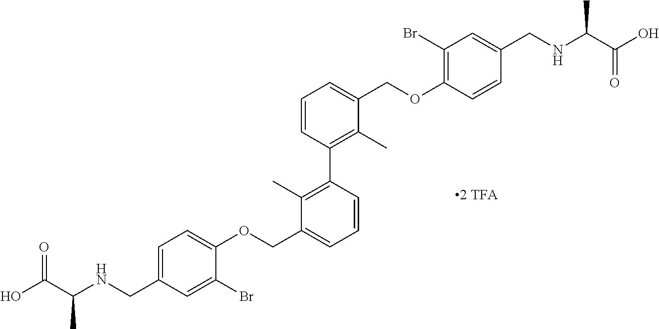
C1=C(CNC(C(O)=O)C)C=C(Br)C(OCC2=CC=CC(C3=C(C)C(COC4=C(Br)C=C(CNC(C(O)=O)C)C=C4)=CC=C3)=C2C)=C1
